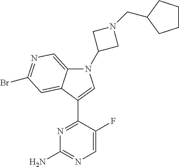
N1=C(C2=CN(C3CN(CC4CCCC4)C3)C3=CN=C(Br)C=C32)C(F)=CN=C1N
